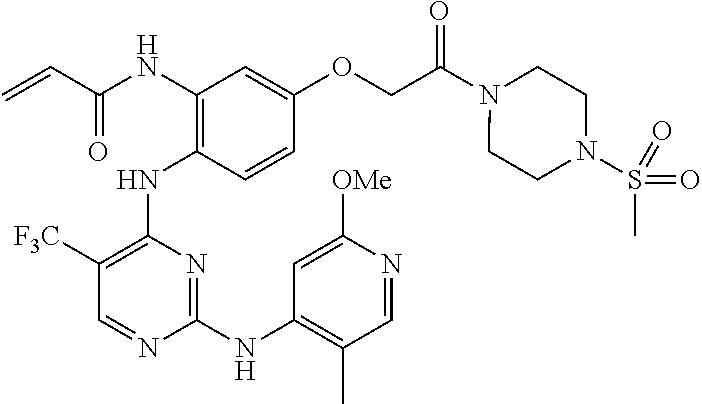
N(C1=C(NC2=C([F3C])C=NC(NC3=C(C)C=NC([OMe])=C3)=N2)C=CC(OCC(N2CCN(S(C)(=O)=O)CC2)=O)=C1)C(C=C)=O
